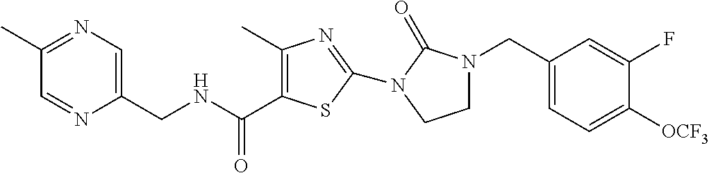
C1(C)=NC=C(CNC(=O)C2=C(C)N=C(N3C(=O)N(CC4=CC=C([OCF3])C(F)=C4)CC3)S2)N=C1
